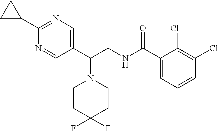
N1=CC(C(CNC(C2=CC=CC(Cl)=C2Cl)=O)N2CCC(F)(F)CC2)=CN=C1C1CC1
